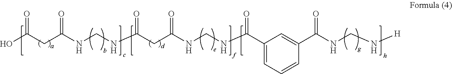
C1(C(NCNC(CC(NCNC(CC(O)=O)=O)=O)=O)=O)=CC=CC(C(NCN[H])=O)=C1
